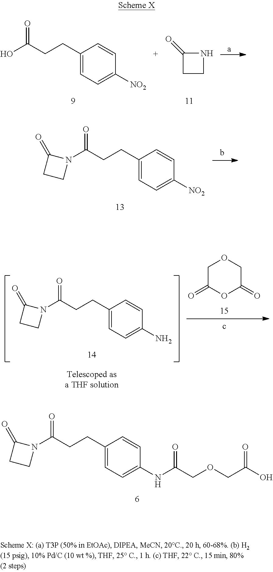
OC(CCC1=CC=C([NO2])C=C1)=O.C1CNC1=O.[a].N1(C(CCC2=CC=C([NO2])C=C2)=O)C(=O)CC1.C(C(N1C(=O)CC1)=O)CC1=CC=C(NC(COCC(O)=O)=O)C=C1.N1(C(CCC2=CC=C(N)C=C2)=O)C(=O)CC1.C1C(=O)OC(=O)CO1
